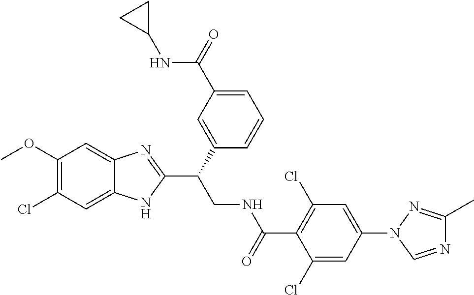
C1(OC)=C(Cl)C=C2C(=C1)N=C(C(CNC(C1=C(Cl)C=C(N3C=NC(C)=N3)C=C1Cl)=O)C1=CC(C(=O)NC3CC3)=CC=C1)N2
